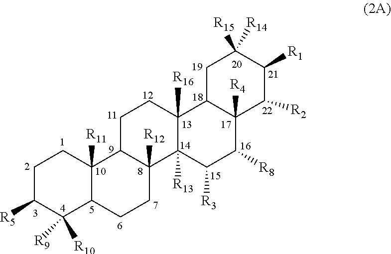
C1C([R5])C([R9])([R10])C2C([R11])(C1)C1C([R12])(CC2)C2([R13])C([R16])(CC1)C1C([R4])(C([R8])C2[R3])C([R2])C([R1])C([R15])([R14])C1
